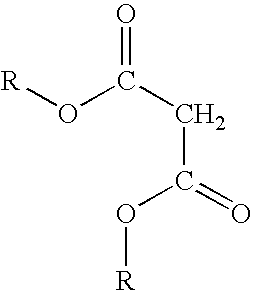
[R]OC(CC(=O)O[R])=O
